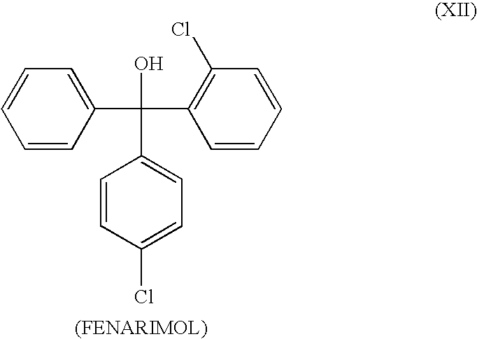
C1=CC(C(C2=C(Cl)C=CC=C2)(O)C2=CC=C(Cl)C=C2)=CC=C1
